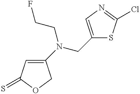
C1(N(CCF)CC2=CN=C(Cl)S2)=CC(=S)OC1
